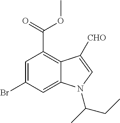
C1=C(Br)C=C2C(=C1C(=O)OC)C([CHO])=CN2C(C)CC
